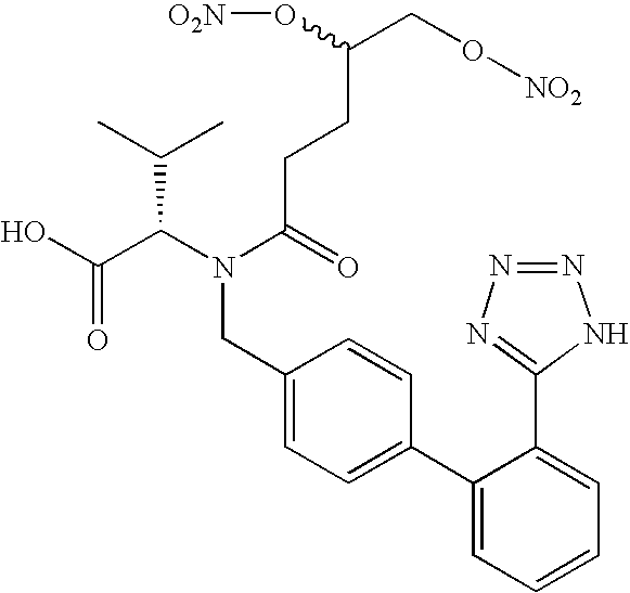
C(C(N(CC1=CC=C(C2=CC=CC=C2C2=NN=NN2)C=C1)C(=O)CCC(CO[NO2])O[O2N])C(C)C)(O)=O
